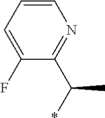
C1=CC=C(F)C(C(C)*)=N1
